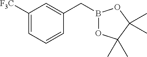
C1([F3C])=CC=CC(CB2OC(C)(C)C(C)(C)O2)=C1
